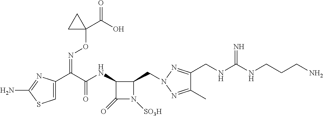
C1=C(C(C(NC2C(=O)N([SO3H])C2CN2N=C(CNC(NCCCN)=N)C(C)=N2)=O)=NOC2(C(=O)O)CC2)N=C(N)S1
